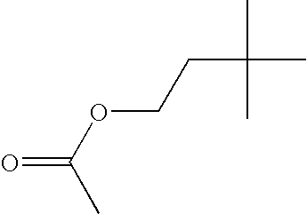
O=C(OCCC(C)(C)C)C
